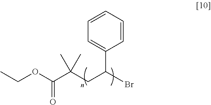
CCOC(C(CC(Br)C1=CC=CC=C1)(C)C)=O
